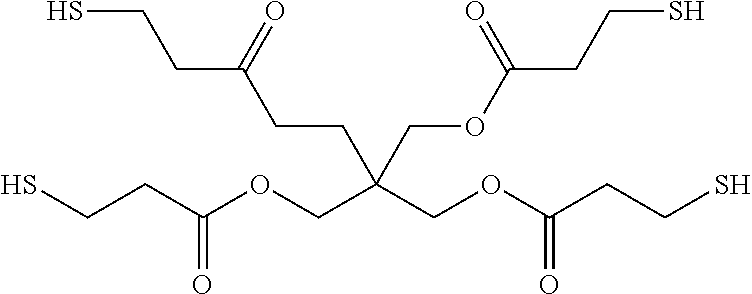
SCCC(OCC(COC(CCS)=O)(CCC(CCS)=O)COC(CCS)=O)=O
